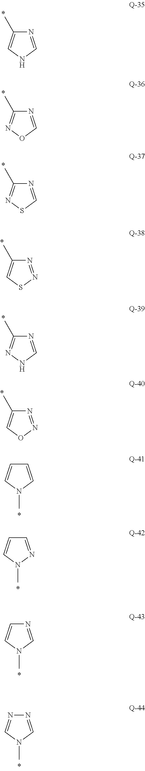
N1=CNC=C1C.N1=CON=C1C.C1=CN(C)C=C1.N1=CSN=C1C.N1=NSC=C1C.N1=CNN=C1C.N1=NOC=C1C.C1=NN(C)C=C1.N1=CN(C)C=C1.N1=CN(C)C=N1
